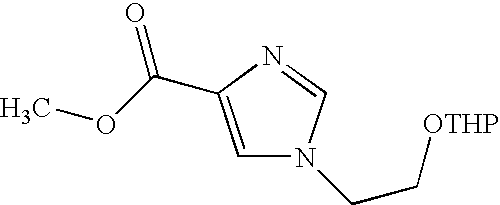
C1=C(C(OC)=O)N=CN1CC[OTHP]
